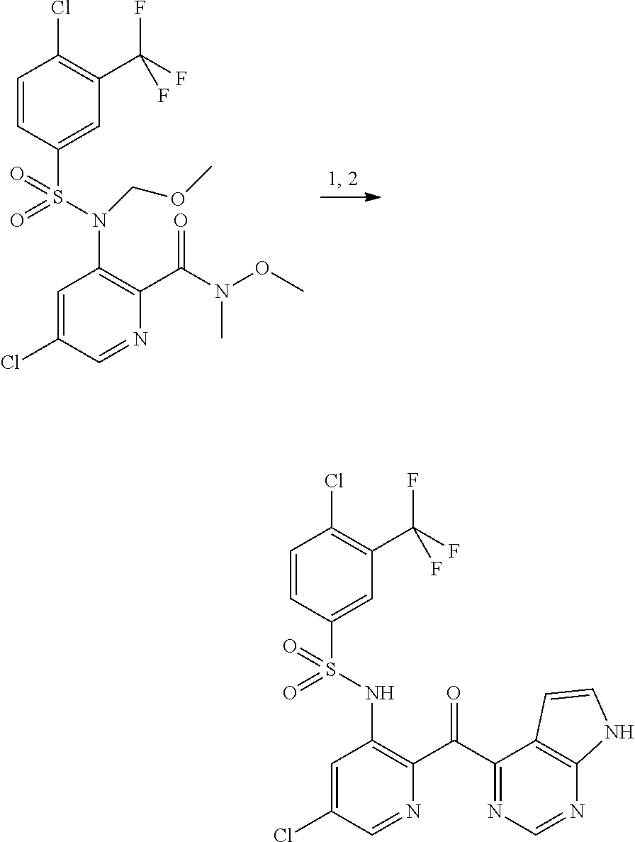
C1=CC(S(N(COC)C2=C(C(N(OC)C)=O)N=CC(Cl)=C2)(=O)=O)=CC(C(F)(F)F)=C1Cl.C1=CC(S(NC2=C(C(C3=NC=NC4=C3C=CN4)=O)N=CC(Cl)=C2)(=O)=O)=CC(C(F)(F)F)=C1Cl
